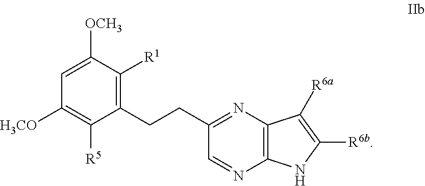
C1=C([OCH3])C([R1])=C(CCC2=NC3=C(N=C2)NC([R6b])=C3[R6a])C([R5])=C1[H3CO]
